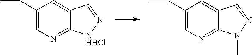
C1(C=C)=CN=C2C(=C1)C=N[NHHCl]2.C1(C=C)=CN=C2C(=C1)C=NN2C
